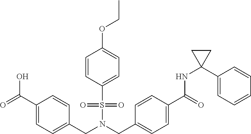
C1(C(O)=O)=CC=C(CN(CC2=CC=C(C(NC3(C4=CC=CC=C4)CC3)=O)C=C2)S(=O)(=O)C2=CC=C(OCC)C=C2)C=C1
